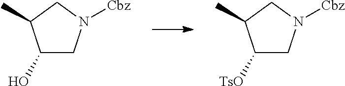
C1(O)CN([Cbz])CC1C.C1([TsO])CN([Cbz])CC1C
